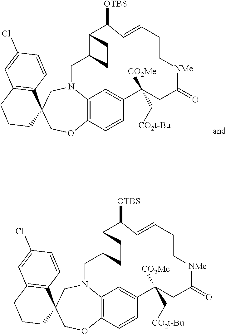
C1OC2=C3N(CC14C1=C(C=C(Cl)C=C1)CCC4)CC1C(CC1)C([OTBS])C=CCC[NMe]C(=O)CC(C[CO2t-Bu])([CO2Me])C(=C3)C=C2.C1OC2=C3N(CC14C1=C(C=C(Cl)C=C1)CCC4)CC1C(CC1)C([OTBS])C=CCC[NMe]C(=O)CC(C[CO2t-Bu])([CO2Me])C(=C3)C=C2
